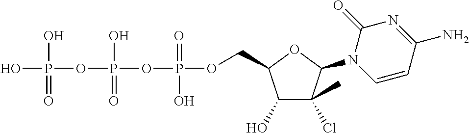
OP(O)(OP(O)(=O)OP(=O)(O)OCC1C(O)C(Cl)(C)C(N2C=CC(N)=NC2=O)O1)=O
